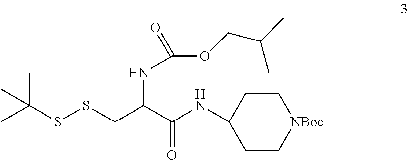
C(SSCC(NC(=O)OCC(C)C)C(NC1CC[NBoc]CC1)=O)(C)(C)C
